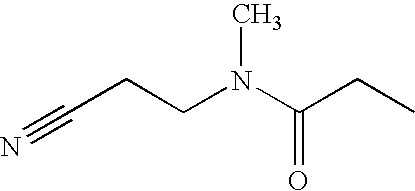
C(CCN(C(CC)=O)C)#N
